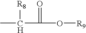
CC([R8])C(=O)O[R9]
